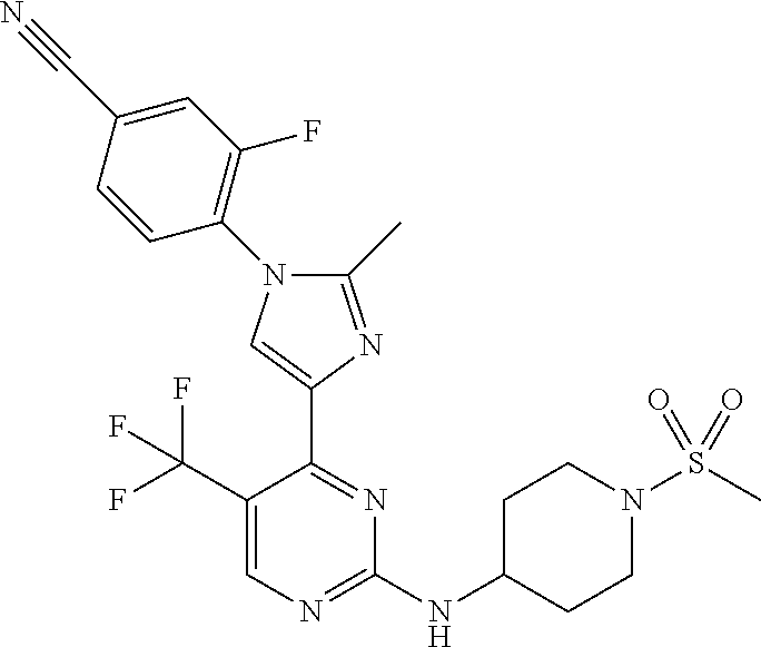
C1(NC2CCN(S(C)(=O)=O)CC2)=NC=C(C(F)(F)F)C(C2=CN(C3=C(F)C=C(C#N)C=C3)C(C)=N2)=N1
